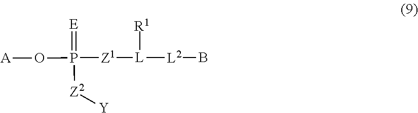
[L2](B)[L]([Z1]P(O[A])(=[E])[Z2][Y])[R1]
